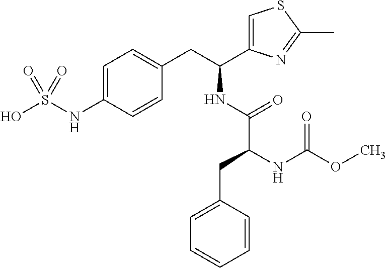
C1=C(NS(O)(=O)=O)C=CC(CC(C2=CSC(C)=N2)NC(C(CC2=CC=CC=C2)NC(OC)=O)=O)=C1
